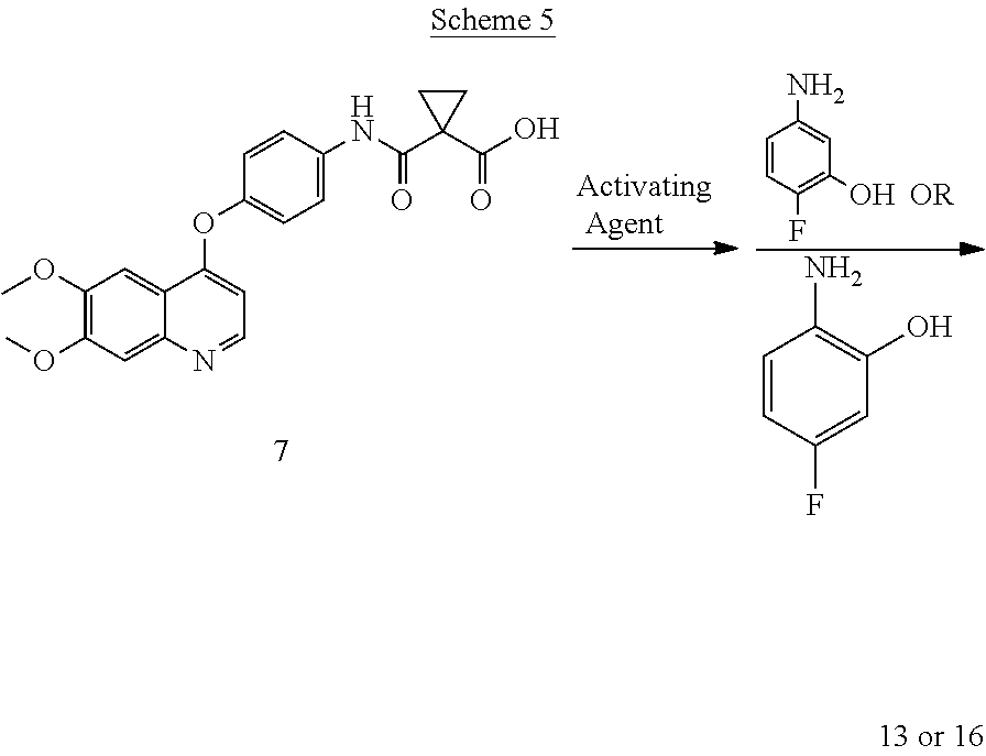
C1=CC(F)=C(O)C=C1N.[OR].C1=CC(F)=CC(O)=C1N.C1=CC(NC(C2(C(=O)O)CC2)=O)=CC=C1OC1=CC=NC2=CC(OC)=C(OC)C=C21
